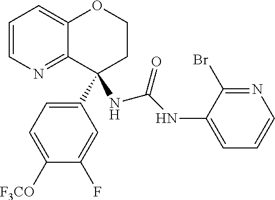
C1=CN=C2C(=C1)OCCC2(C1=CC=C([F3CO])C(F)=C1)NC(=O)NC1=CC=CN=C1Br
